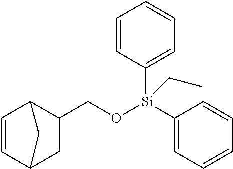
C1=CC2CC(CO[Si](C3=CC=CC=C3)(C3=CC=CC=C3)CC)C1C2
